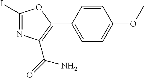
C1(I)=NC(C(N)=O)=C(C2=CC=C(OC)C=C2)O1
